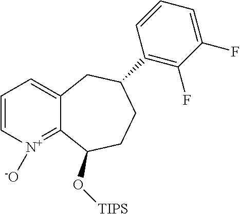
C1=C[N+]([-O])=C2C(=C1)CC(C1=C(F)C(F)=CC=C1)CCC2O[TIPS]
